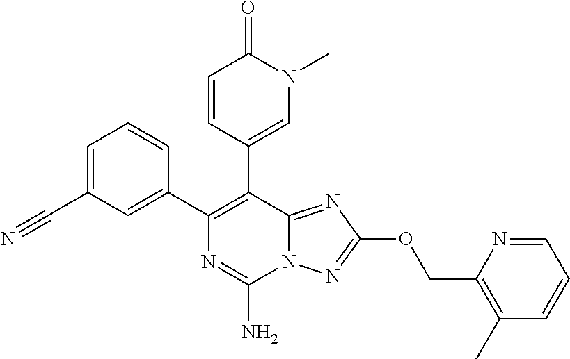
C1=C(C#N)C=C(C2=C(C3=CN(C)C(=O)C=C3)C3=NC(OCC4=C(C)C=CC=N4)=NN3C(N)=N2)C=C1
